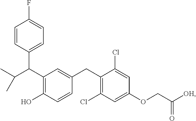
C(C1=C(O)C=CC(CC2=C(Cl)C=C(OCC([OH])=O)C=C2Cl)=C1)(C1=CC=C(F)C=C1)C(C)C
